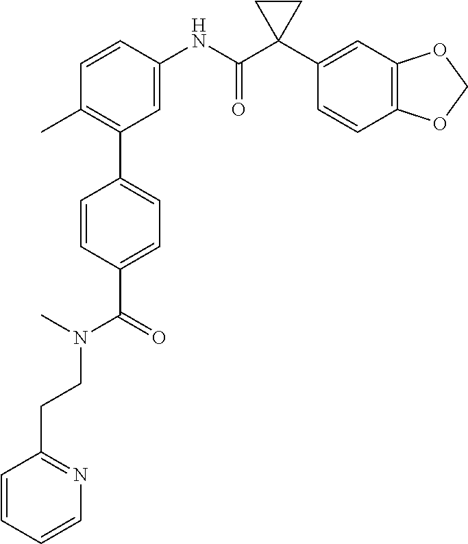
C1=C(NC(C2(C3=CC4=C(C=C3)OCO4)CC2)=O)C=CC(C)=C1C1=CC=C(C(N(CCC2=NC=CC=C2)C)=O)C=C1
